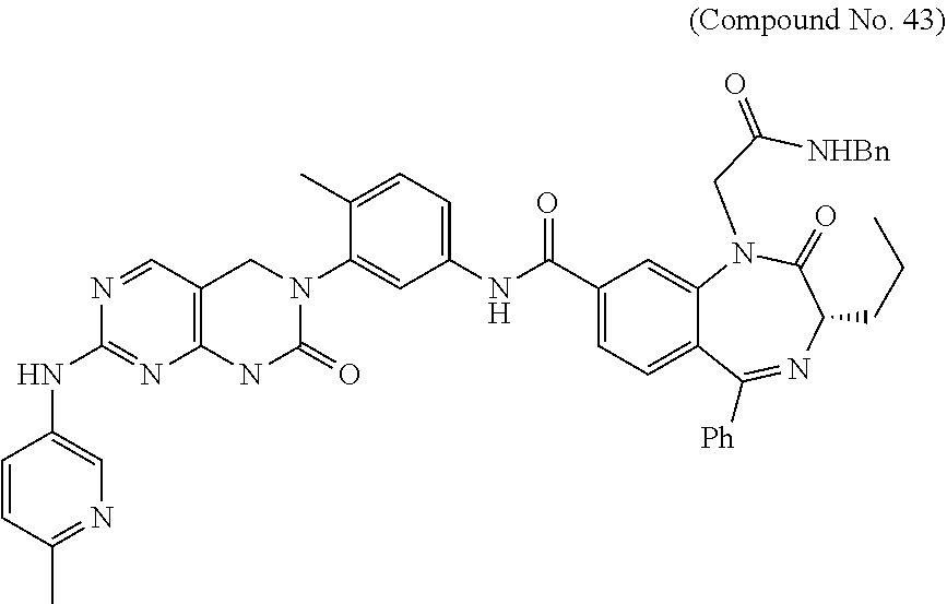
C1(NC(=O)C2=CC=C3C([Ph])=NC(CCC)C(=O)N(CC(=O)[NHBn])C3=C2)=CC=C(C)C(N2CC3=C(NC2=O)N=C(NC2=CN=C(C)C=C2)N=C3)=C1
